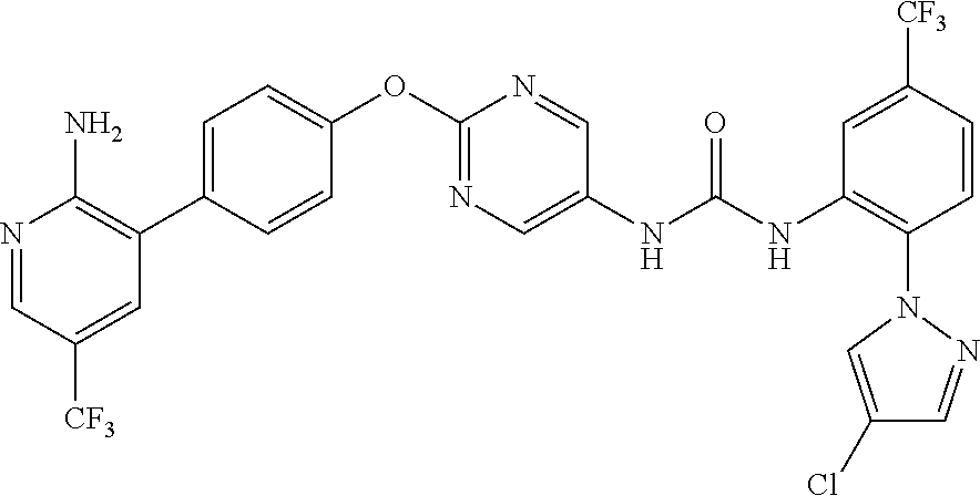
C1=CC(C2=C(N)N=CC([CF3])=C2)=CC=C1OC1=NC=C(NC(NC2=C(N3N=CC(Cl)=C3)C=CC([CF3])=C2)=O)C=N1
